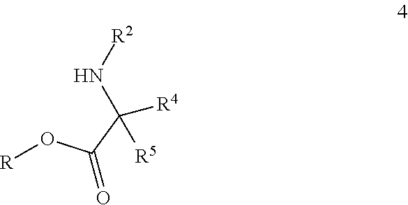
O(C(C(N[R2])([R4])[R5])=O)[R]
